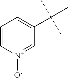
C1=C[N+]([O-])=CC(C(C)(C)C)=C1
